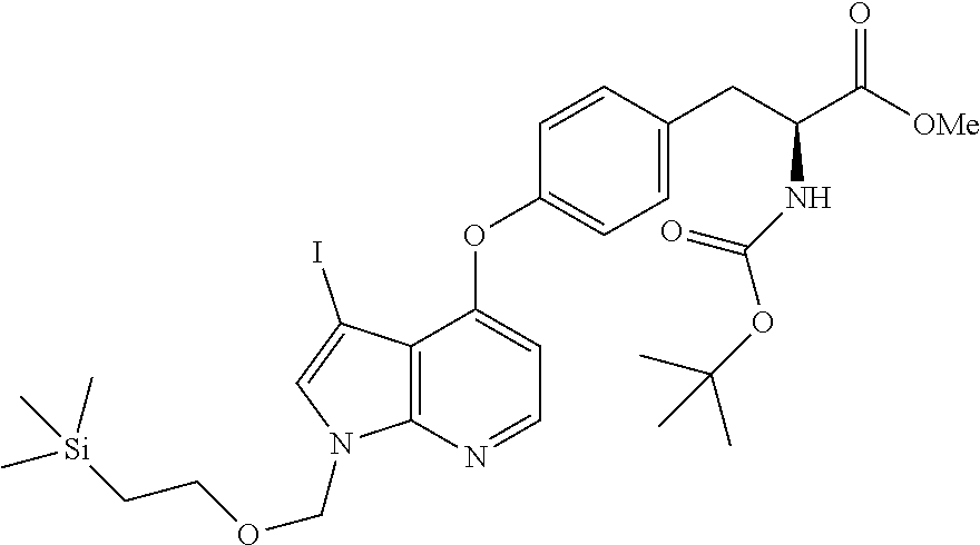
C1(OC2=CC=NC3=C2C(I)=CN3COCC[Si](C)(C)C)=CC=C(CC(C(=O)[OMe])NC(=O)OC(C)(C)C)C=C1
